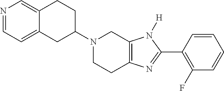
C12=CN=CC=C1CC(N1CCC3=C(C1)N([H])C(C1=C(F)C=CC=C1)=N3)CC2
